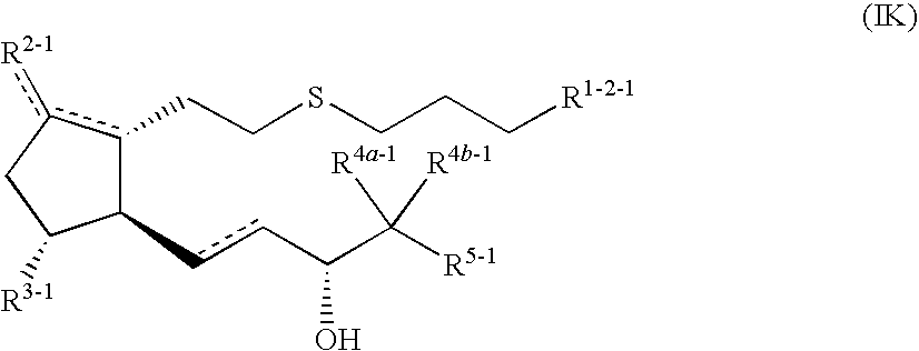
C1(ccC(C([R5-1])([R4a-1])[R4b-1])O)c(CCSCCC[R1-2-1])c([R2-1])CC1[R3-1]
